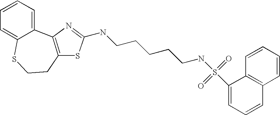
C12=CC=CC=C1SCCC1=C2N=C(NCCCCCNS(C2=CC=CC3=C2C=CC=C3)(=O)=O)S1
